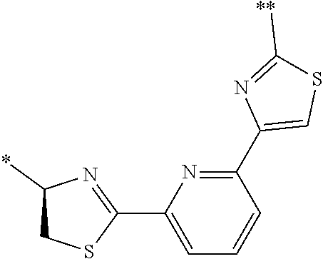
C1(C2=NC(*)CS2)=CC=CC(C2=CSC([**])=N2)=N1
